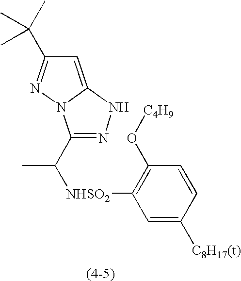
C1(C([NHSO2]C2=C(O[C4H9])C=CC([C8H17(t)])=C2)C)=NNC2=CC(C(C)(C)C)=NN12
